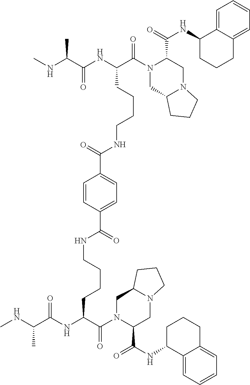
CNC(C(NC(C(N1CC2N(CC1C(=O)NC1CCCC3=CC=CC=C13)CCC2)=O)CCCCNC(=O)C1=CC=C(C(NCCCCC(NC(C(NC)C)=O)C(N2C(C(=O)NC3C4=CC=CC=C4CCC3)CN3C(C2)CCC3)=O)=O)C=C1)=O)C
